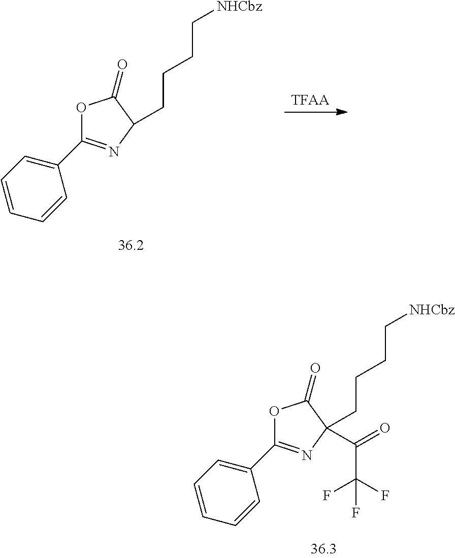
O1C(C2=CC=CC=C2)=NC(CCCC[NHCbz])(C(=O)C(F)(F)F)C1=O.[TFAA].O1C(C2=CC=CC=C2)=NC(CCCC[NHCbz])C1=O
